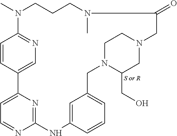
C1=CC2=CN=C1N(C)CCCN(C)C(=O)CN1CC(CO)N(CC3=CC=CC(=C3)NC3=NC2=CC=N3)CC1
